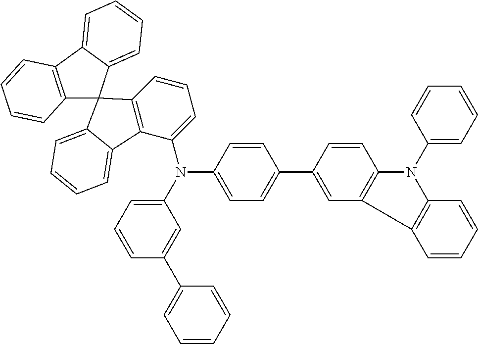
C12=C(C3=CC=CC=C3C13C1=C(C(N(C4=CC=C(C5=CC6=C(C=C5)N(C5=CC=CC=C5)C5=C6C=CC=C5)C=C4)C4=CC=CC(C5=CC=CC=C5)=C4)=CC=C1)C1=CC=CC=C31)C=CC=C2
